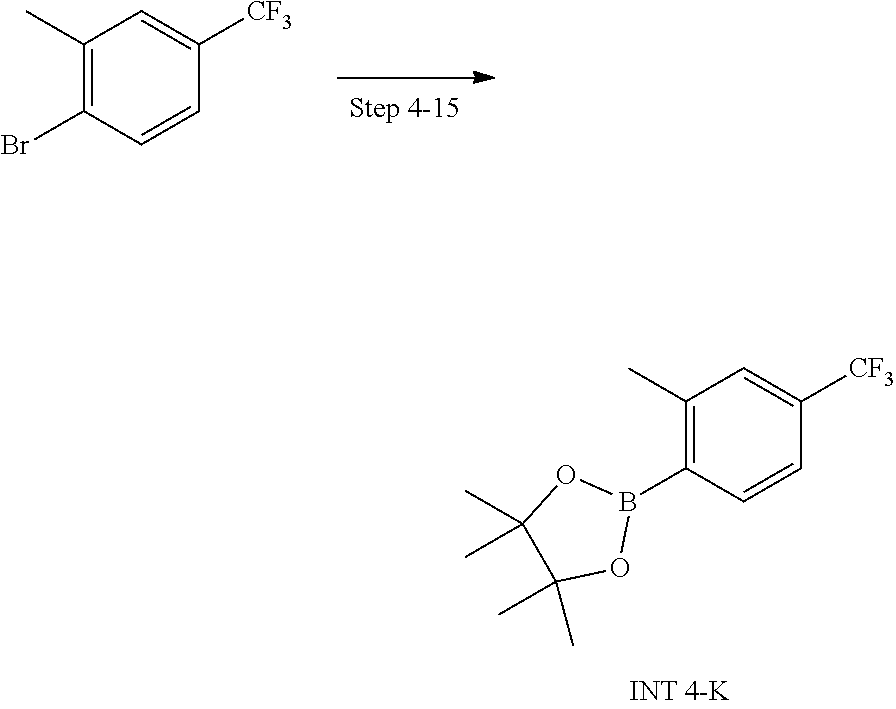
C1(C)=C(B2OC(C)(C)C(C)(C)O2)C=CC([CF3])=C1.C1(C)=C(Br)C=CC([CF3])=C1
